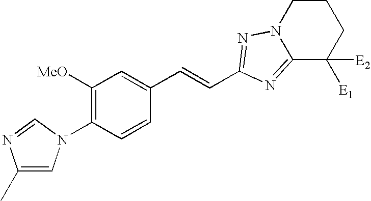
C1([MeO])=C(N2C=C(C)N=C2)C=CC(C=CC2=NN3C(=N2)C([E2])([E1])CCC3)=C1
